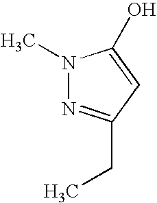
N1(C)N=C(CC)C=C1O
